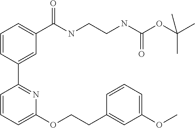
C1=CC(C2=NC(OCCC3=CC(OC)=CC=C3)=CC=C2)=CC(C(NCCNC(OC(C)(C)C)=O)=O)=C1
